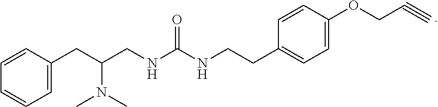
C1=CC(CC(CNC(NCCC2=CC=C(OCC#C)C=C2)=O)N(C)C)=CC=C1
